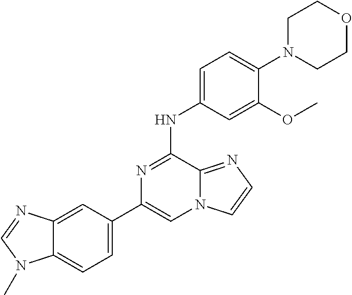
C12=CC(C3=CN4C(=NC=C4)C(NC4=CC=C(N5CCOCC5)C(OC)=C4)=N3)=CC=C1N(C)C=N2
